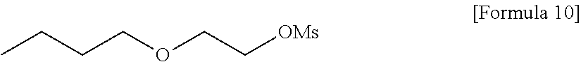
CCCCOCC[OMs]
